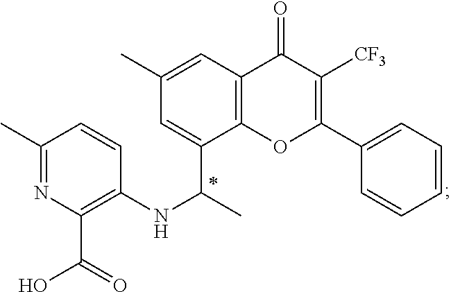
C12=C(OC(C3=CC=CC=C3)=C([CF3])C1=O)C(C(NC1=C(C(O)=O)N=C(C)C=C1)C)=CC(C)=C2
